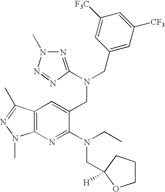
N1=C(N(CC2=CC3=C(N=C2N(CC)CC2([H])OCCC2)N(C)N=C3C)CC2=CC([CF3])=CC([F3C])=C2)N=NN1C
